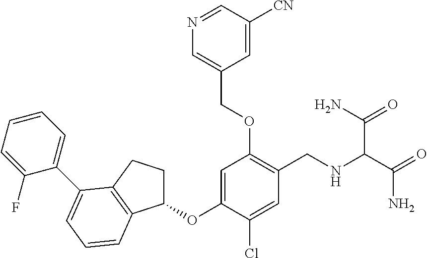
C1=C(OC2CCC3=C2C=CC=C3C2=CC=CC=C2F)C(Cl)=CC(CNC(C(=O)N)C(N)=O)=C1OCC1=CN=CC([CN])=C1
